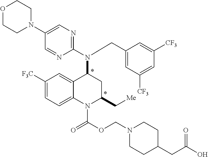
C1([F3C])=CC=C2C(=C1)C(N(C1=NC=C(N3CCOCC3)C=N1)CC1=CC([CF3])=CC([CF3])=C1)CC(C[Me])N2C(OCN1CCC(CC(O)=O)CC1)=O
